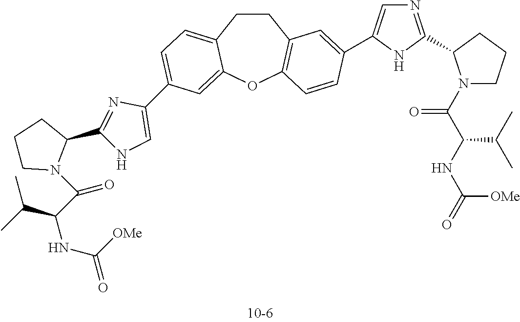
C1CC2=CC=C(C3=CNC(C4CCCN4C(C(C(C)C)NC(=O)[OMe])=O)=N3)C=C2OC2=C1C=C(C1=CN=C(C3N(C(C(NC(=O)[OMe])C(C)C)=O)CCC3)N1)C=C2
